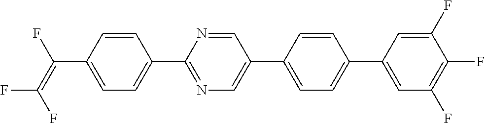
C(C1=CC=C(C2=NC=C(C3=CC=C(C4=CC(F)=C(F)C(F)=C4)C=C3)C=N2)C=C1)(=C(F)F)F
